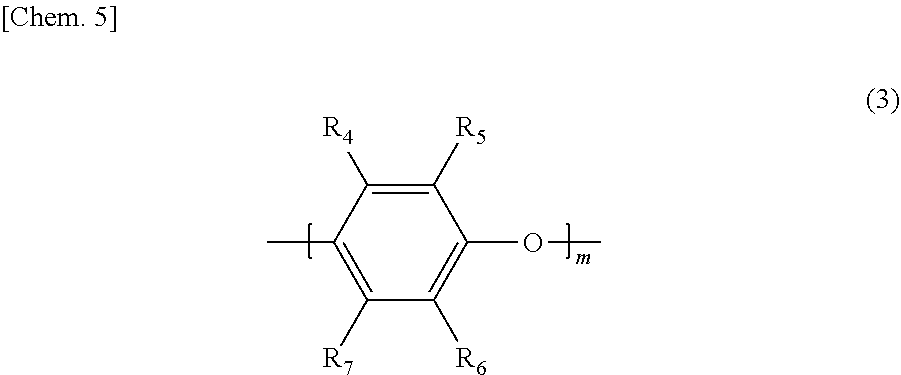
C1([R5])=C([R4])C(C)=C([R7])C([R6])=C1OC
